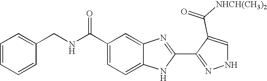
C1=C2C(=CC(C(NCC3=CC=CC=C3)=O)=C1)N=C(C1=NNC=C1C([NHCH(CH3)2])=O)N2
